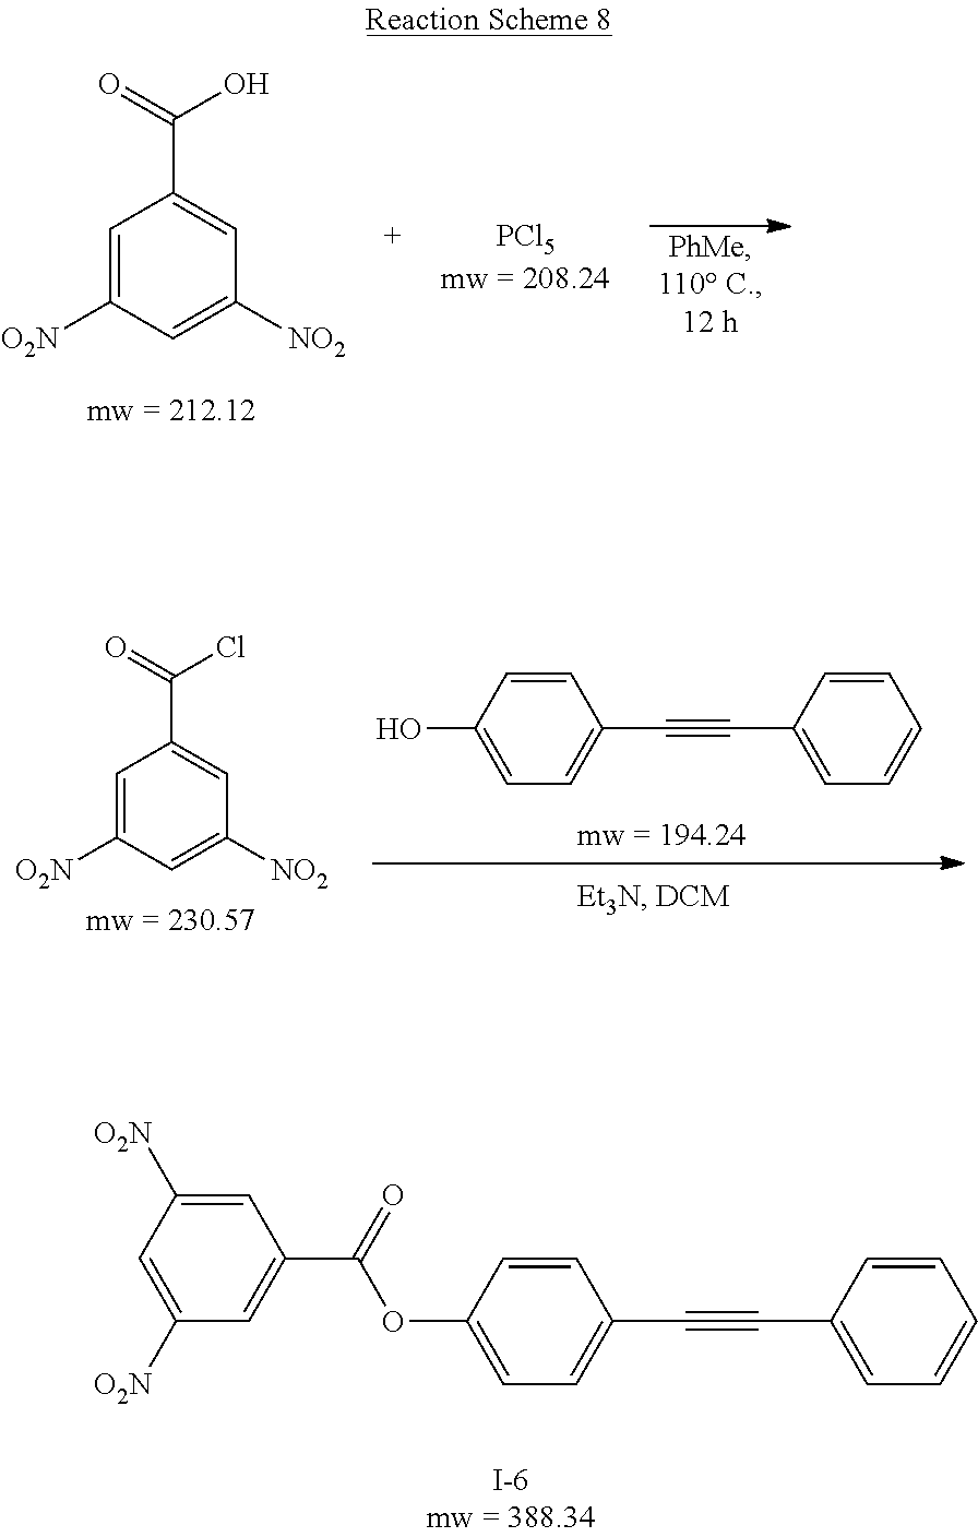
C1=C([O2N])C=C([NO2])C=C1C(O)=O.C1=C([O2N])C=C([NO2])C=C1C(Cl)=O.C1=CC(O)=CC=C1C#CC1=CC=CC=C1.C1=C([O2N])C=C([O2N])C=C1C(=O)OC1=CC=C(C#CC2=CC=CC=C2)C=C1
